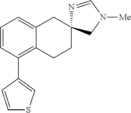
C1=CC(C2=CSC=C2)=C2C(=C1)CC1(CC2)N=CN([Me])C1
